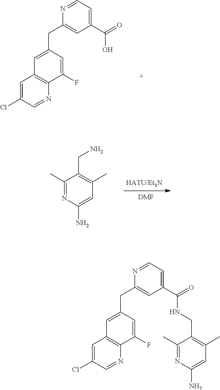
C1(CC2=CC3=C(C(F)=C2)N=CC(Cl)=C3)=CC(C(O)=O)=CC=N1.[DMF].C1(C)=NC(N)=CC(C)=C1CN.C1(CC2=CC3=C(C(F)=C2)N=CC(Cl)=C3)=CC(C(NCC2=C(C)C=C(N)N=C2C)=O)=CC=N1
